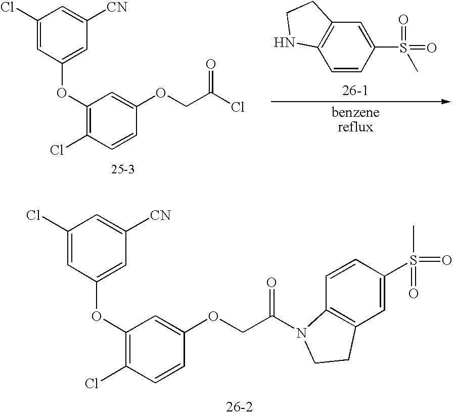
C1(Cl)=CC(OC2=C(Cl)C=CC(OCC(=O)N3C4=C(C=C(S(=O)(C)=O)C=C4)CC3)=C2)=CC([CN])=C1.C1=CC(S(=O)(C)=O)=CC2=C1NCC2.C1(Cl)=CC(OC2=C(Cl)C=CC(OCC(=O)Cl)=C2)=CC([CN])=C1
